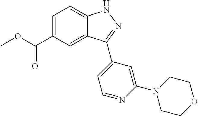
C1=C(C(OC)=O)C=C2C(=C1)NN=C2C1=CC=NC(N2CCOCC2)=C1
